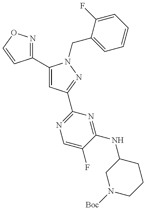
C1(C2=CC(C3=NC=C(F)C(NC4CN([Boc])CCC4)=N3)=NN2CC2=CC=CC=C2F)=NOC=C1
